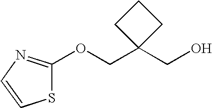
OCC1(COC2=NC=CS2)CCC1
